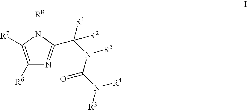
C1([R6])=C([R7])N([R8])C(C([R1])(N(C(=O)N([R4])[R3])[R5])[R2])=N1
